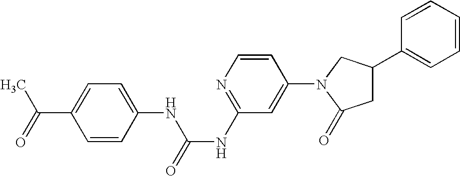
C1=CC(N2C(=O)CC(C3=CC=CC=C3)C2)=CC(NC(=O)NC2=CC=C(C(=O)C)C=C2)=N1
